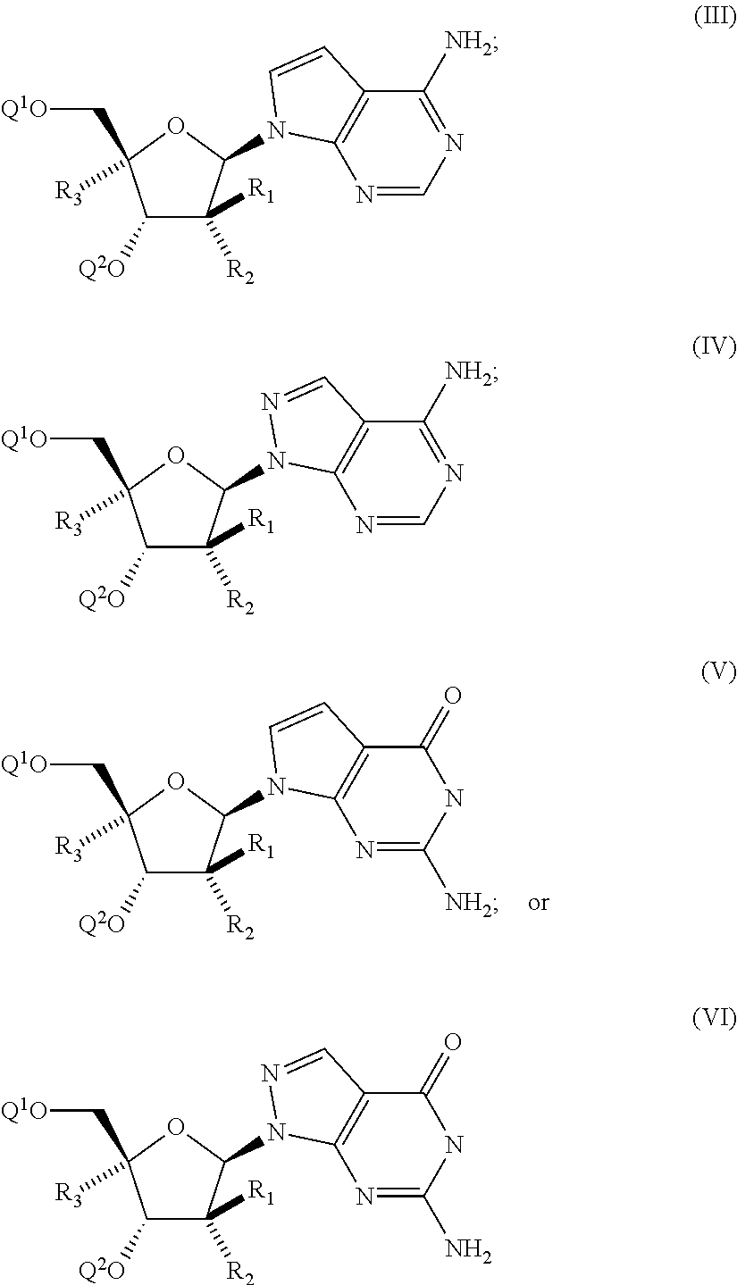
C1([Q2O])C([R2])([R1])C(N2C3=C(C(=O)NC([NH2])=N3)C=C2)OC1(C[Q1O])[R3].C1([Q2O])C([R2])([R1])C(N2C3=C(C([NH2])=NC=N3)C=C2)OC1(C[Q1O])[R3].C1([Q2O])C([R2])([R1])C(N2C3=C(C([NH2])=NC=N3)C=N2)OC1(C[Q1O])[R3].C1([Q2O])C([R2])([R1])C(N2C3=C(C(=O)NC(N)=N3)C=N2)OC1(C[Q1O])[R3]
